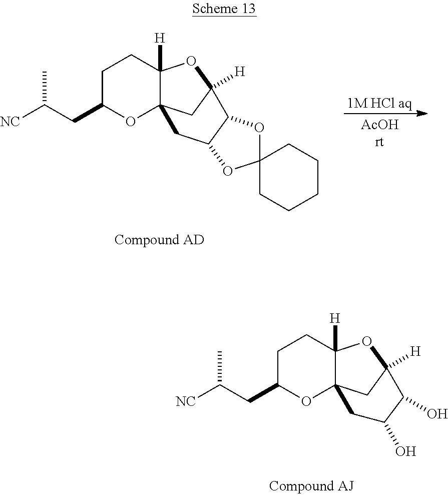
C1C(CC([NC])C)OC23C([H])(C1)OC([H])(C2)C1OC2(CCCCC2)OC1C3.[1M HCl aq].C1C(CC([NC])C)OC23C([H])(C1)OC([H])(C2)C(O)C(O)C3
